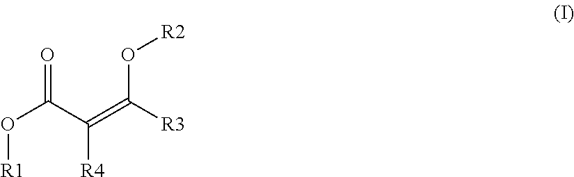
[R1]OC(=O)C(=C([R3])O[R2])[R4]
